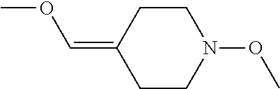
C1CC(=COC)CCN1OC
